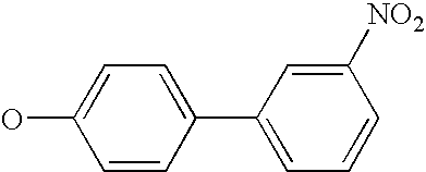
OC1=CC=C(C2=CC=CC([NO2])=C2)C=C1
